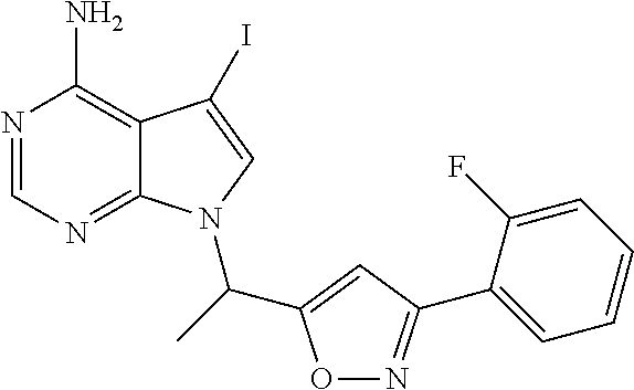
N1=CN=C2C(=C1N)C(I)=CN2C(C1=CC(C2=CC=CC=C2F)=NO1)C
